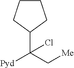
C1(C(C[Me])([Pyd])Cl)CCCC1
